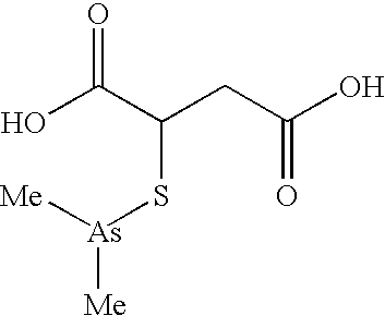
OC(C(CC(O)=O)S[As]([Me])[Me])=O
